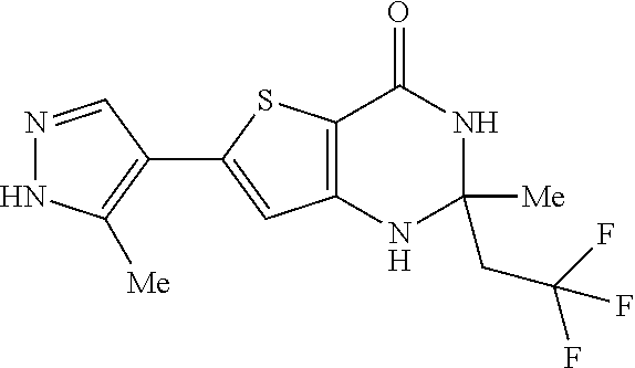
C12=C(NC([Me])(CC(F)(F)F)NC1=O)C=C(C1=C([Me])NN=C1)S2
